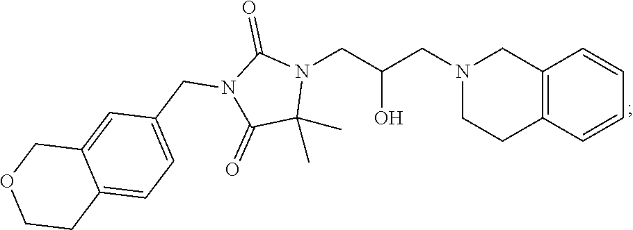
C12=C(C=CC=C1)CCN(CC(CN1C(=O)N(CC3=CC=C4C(=C3)COCC4)C(=O)C1(C)C)O)C2
